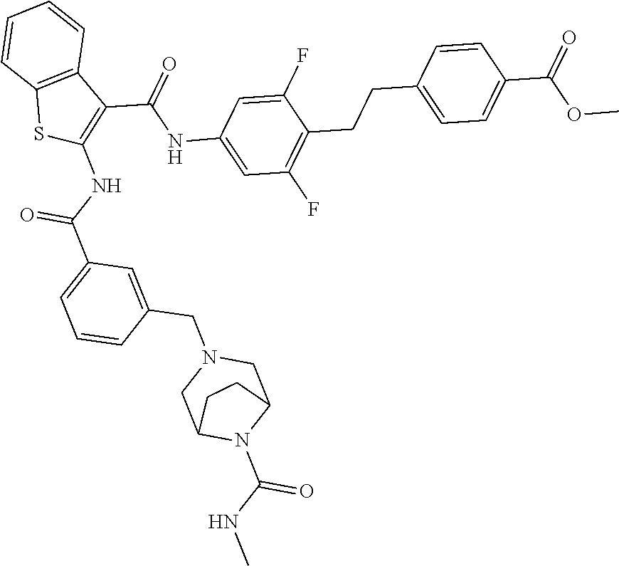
C1=C(NC(C2=C(NC(C3=CC=CC(CN4CC5N(C(NC)=O)C(C4)CC5)=C3)=O)SC3=C2C=CC=C3)=O)C=C(F)C(CCC2=CC=C(C(=O)OC)C=C2)=C1F
